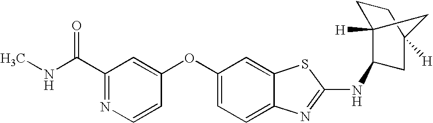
N1=C(C(=O)NC)C=C(OC2=CC=C3C(=C2)SC(NC2C4([H])CCC([H])(C2)C4)=N3)C=C1
